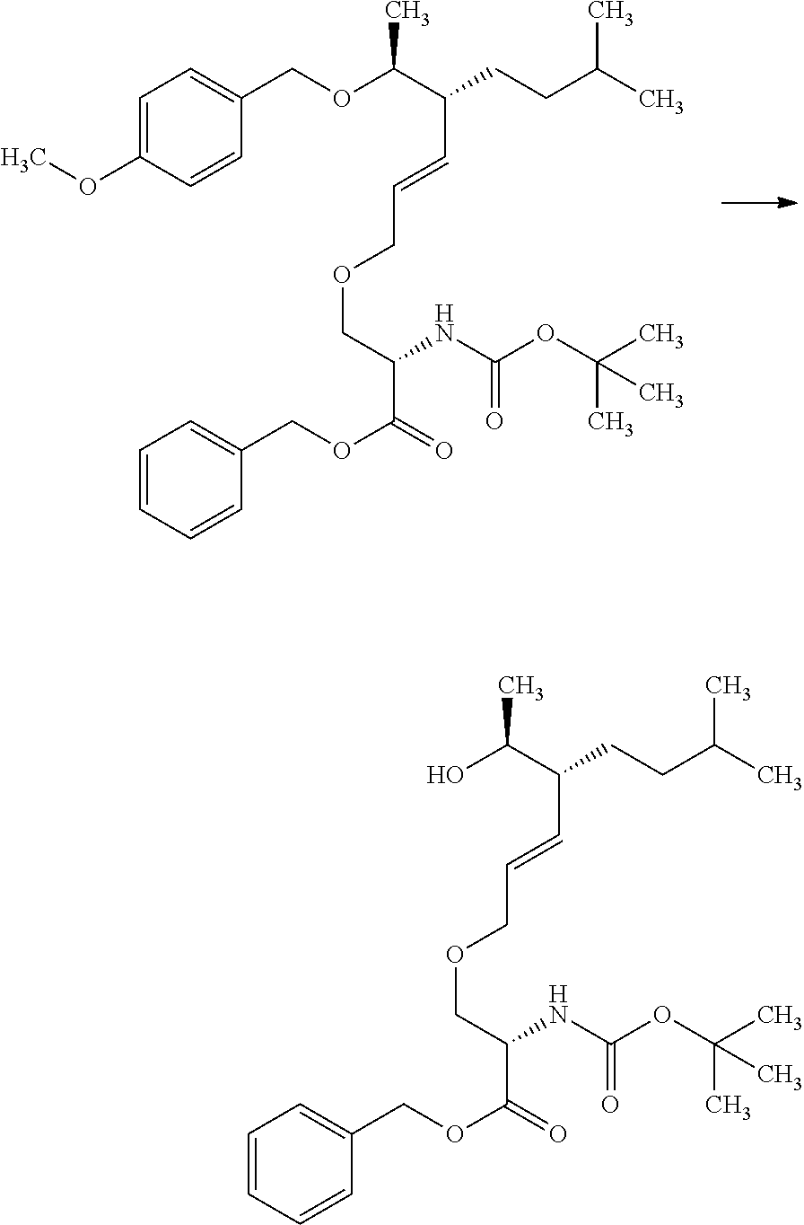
OC(C(C=CCOCC(C(OCC1=CC=CC=C1)=O)NC(OC(C)(C)C)=O)CCC(C)C)C.O(C(C(C=CCOCC(C(OCC1=CC=CC=C1)=O)NC(OC(C)(C)C)=O)CCC(C)C)C)CC1=CC=C(OC)C=C1
